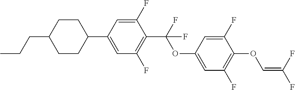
C1CC(C2=CC(F)=C(C(F)(OC3=CC(F)=C(OC=C(F)F)C(F)=C3)F)C(F)=C2)CCC1CCC
